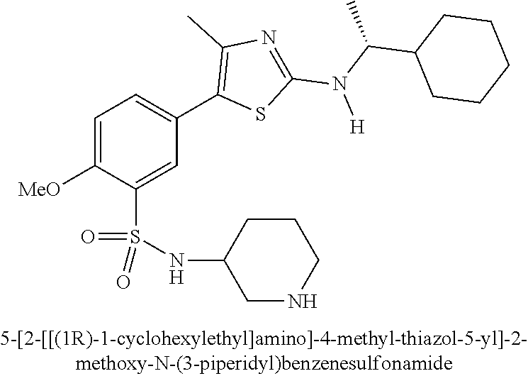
C1=C([OMe])C(S(NC2CNCCC2)(=O)=O)=CC(C2=C(C)N=C(N(C(C3CCCCC3)C)[H])S2)=C1
